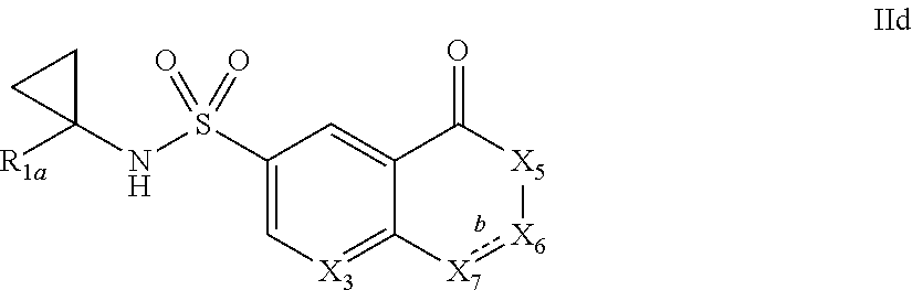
C12=CC(S(NC3([R1a])CC3)(=O)=O)=C[X3]=C1[X7]:[X6][X5]C2=O
